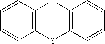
C1=CC(C)=C(SC2=C(C)C=CC=C2)C=C1
